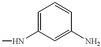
C1=C(NC)C=C(N)C=C1
